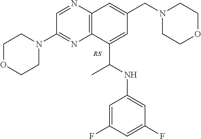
C1OCCN(C2=NC3=C(N=C2)C=C(CN2CCOCC2)C=C3C(C)NC2=CC(F)=CC(F)=C2)C1
